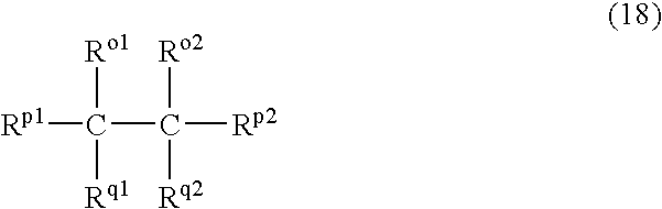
[Rp1]C(C([Rp2])([Ro2])[Rq2])([Ro1])[Rq1]
